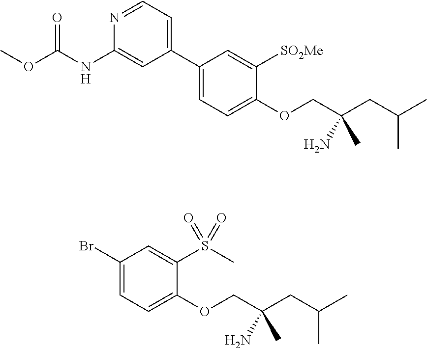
N1=CC=C(C2=CC=C(OCC(CC(C)C)(N)C)C([SO2Me])=C2)C=C1NC(OC)=O.BrC1=CC=C(OCC(CC(C)C)(N)C)C(S(C)(=O)=O)=C1
